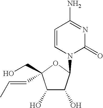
C1(O)C(O)C(N2C(=O)N=C(N)C=C2)OC1(CO)C=CC
